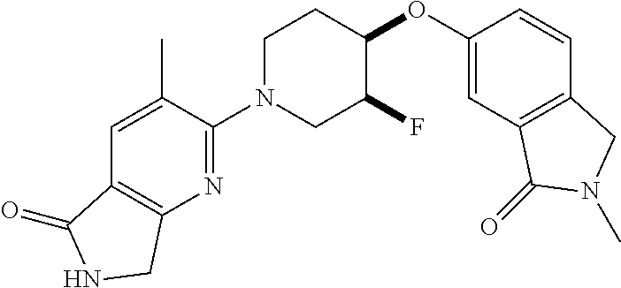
C1(OC2C(F)CN(C3=NC4=C(C=C3C)C(=O)NC4)CC2)=CC2=C(C=C1)CN(C)C2=O
